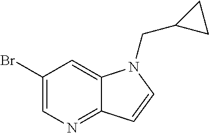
C1(Br)=CN=C2C(=C1)N(CC1CC1)C=C2
